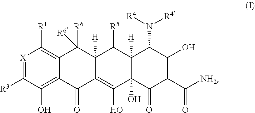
[X]1=C([R3])C(O)=C2C(=C1[R1])C([R6])([R6])C1([H])C(=C(O)C3(O)C([H])(C1[R5])C(N([R4])[R4])C(O)=C(C([NH2])=O)C3=O)C2=O
